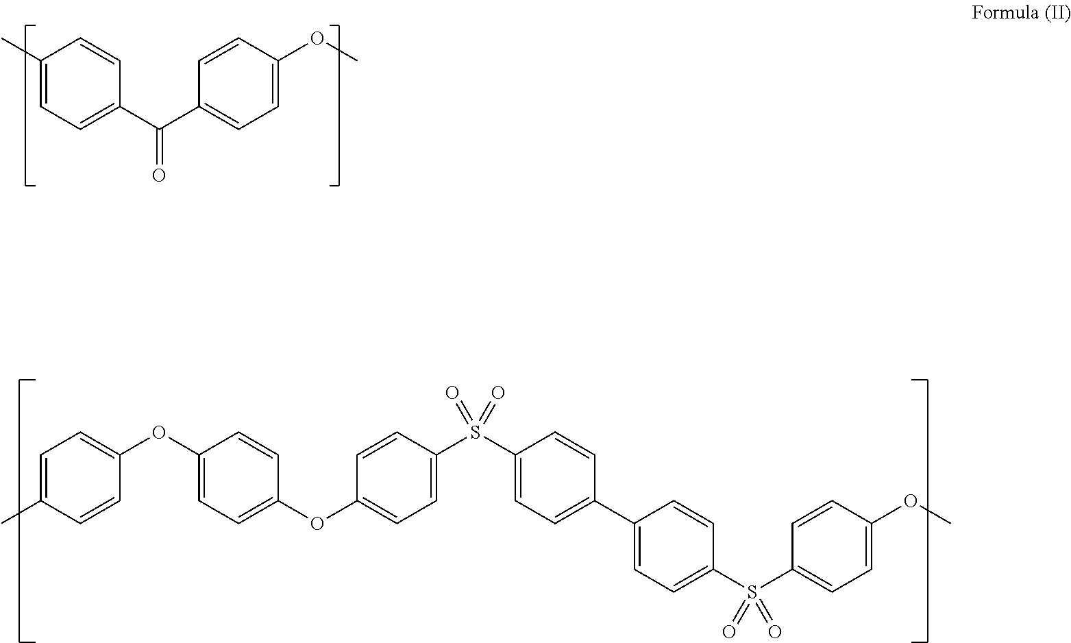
C1(C)=CC=C(C(C2=CC=C(OC)C=C2)=O)C=C1.C1=C(C)C=CC(OC2=CC=C(OC3=CC=C(S(C4=CC=C(C5=CC=C(S(C6=CC=C(OC)C=C6)(=O)=O)C=C5)C=C4)(=O)=O)C=C3)C=C2)=C1
